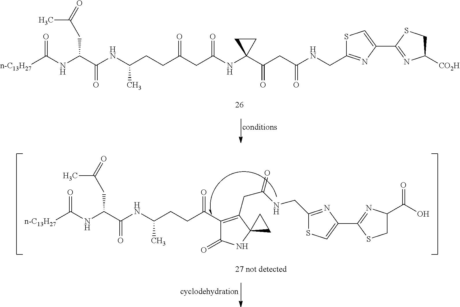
[n-C13H27]C(NC(C(NC(CCC(CC(NC1(C(CC(NCC2=NC(C3=NC([CO2H])CS3)=CS2)=O)=O)CC1)=O)=O)C)=O)CC(=O)C)=O.[n-C13H27]C(NC(C(NC(CCC(C1=C(CC(=O)NCC2=NC(C3=NC(C(O)=O)CS3)=CS2)C2(NC1=O)CC2)=O)C)=O)CC(=O)C)=O
